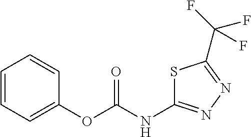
C1=CC=C(OC(NC2=NN=C(C(F)(F)F)S2)=O)C=C1
